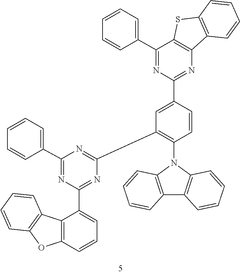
C1(C2=NC(C3=CC=CC=C3)=NC(C3=CC=CC4=C3C3=C(O4)C=CC=C3)=N2)=C(N2C3=C(C4=C2C=CC=C4)C=CC=C3)C=CC(C2=NC3=C(C(C4=CC=CC=C4)=N2)SC2=C3C=CC=C2)=C1
